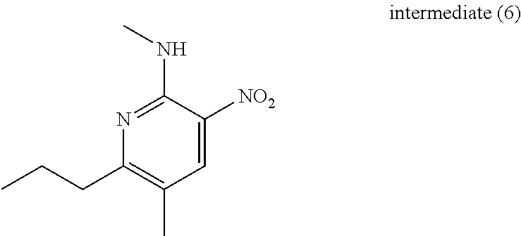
N1=C(NC)C([NO2])=CC(C)=C1CCC
